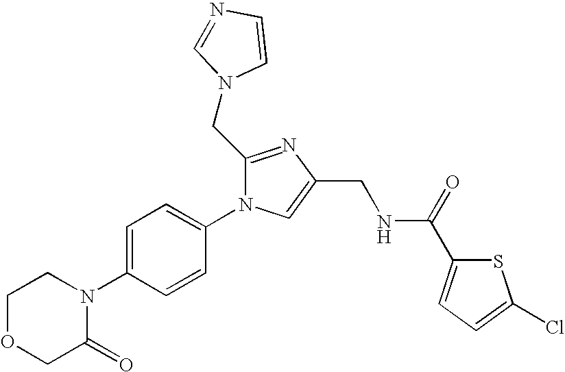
C1OCC(=O)N(C2=CC=C(N3C(CN4C=CN=C4)=NC(CNC(C4=CC=C(Cl)S4)=O)=C3)C=C2)C1
